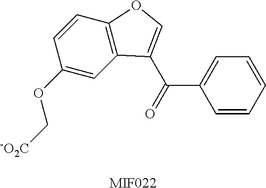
C1(OC[-O2C])=CC2=C(C=C1)OC=C2C(=O)C1=CC=CC=C1.[MIF022]
